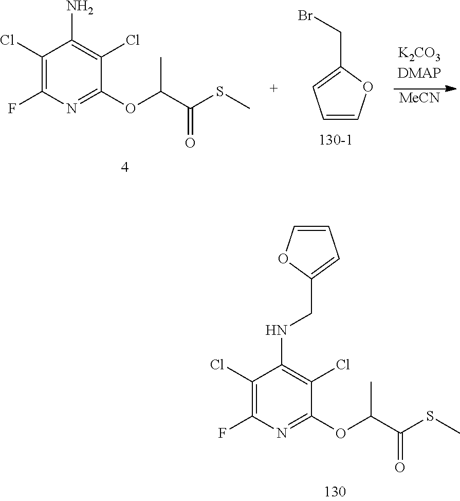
C1(Cl)=C(F)N=C(OC(C(SC)=O)C)C(Cl)=C1NCC1=CC=CO1.C1(Cl)=C(F)N=C(OC(C(SC)=O)C)C(Cl)=C1N.C1=COC(CBr)=C1.[MeCN]
